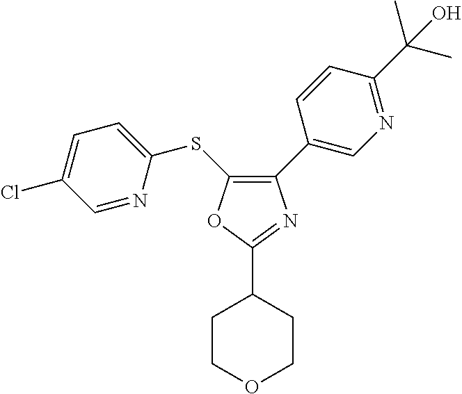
C1(C2=CN=C(C(C)(C)O)C=C2)=C(SC2=CC=C(Cl)C=N2)OC(C2CCOCC2)=N1
